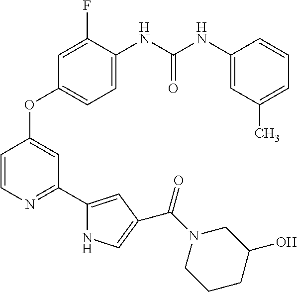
C1=C(NC(NC2=CC(C)=CC=C2)=O)C(F)=CC(OC2=CC(C3=CC(C(N4CCCC(O)C4)=O)=CN3)=NC=C2)=C1
